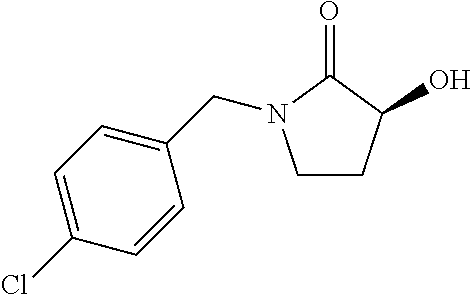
C1CC(O)C(=O)N1CC1=CC=C(Cl)C=C1
